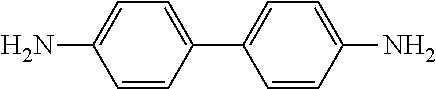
C1=CC(C2=CC=C(N)C=C2)=CC=C1N
